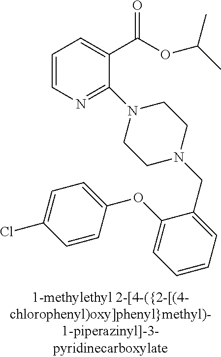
C1=CN=C(N2CCN(CC3=CC=CC=C3OC3=CC=C(Cl)C=C3)CC2)C(C(OC(C)C)=O)=C1
